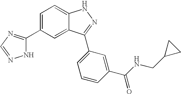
C1=C(C2=NC=NN2)C=C2C(=C1)NN=C2C1=CC=CC(C(NCC2CC2)=O)=C1
